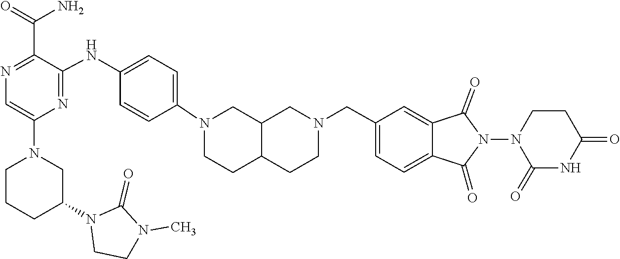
C1CN(C2CCCN(C3=CN=C(C(=O)N)C(NC4=CC=C(N5CCC6C(C5)CN(CC5=CC=C7C(=C5)C(=O)N(N5CCC(=O)NC5=O)C7=O)CC6)C=C4)=N3)C2)C(=O)N1C
